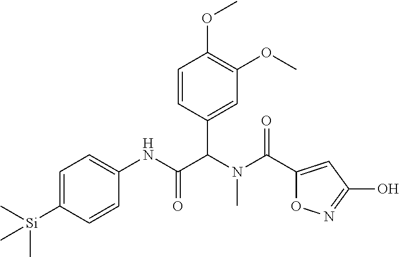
C1=C([Si](C)(C)C)C=CC(NC(=O)C(N(C(=O)C2=CC(O)=NO2)C)C2=CC(OC)=C(OC)C=C2)=C1
